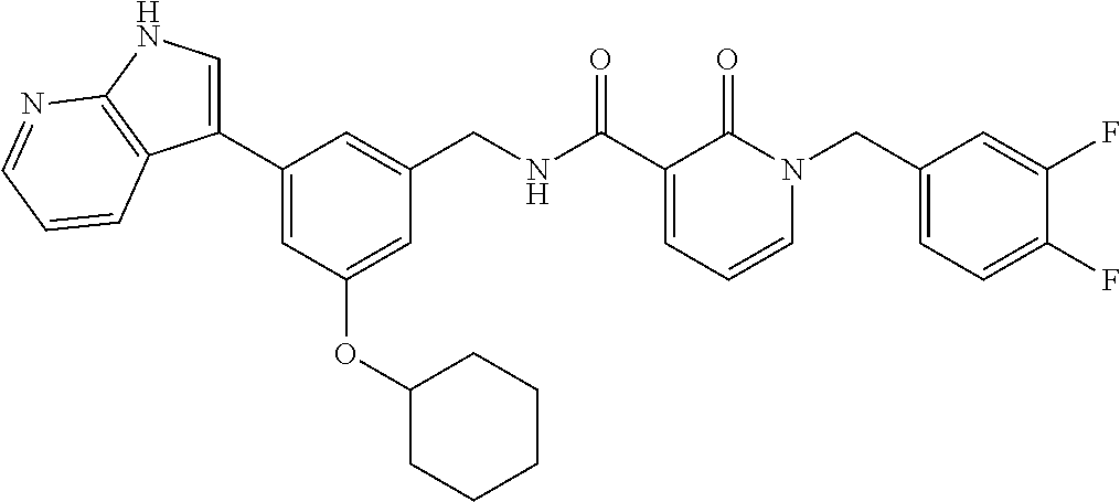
C1(C2=CNC3=C2C=CC=N3)=CC(OC2CCCCC2)=CC(CNC(C2=CC=CN(CC3=CC=C(F)C(F)=C3)C2=O)=O)=C1
